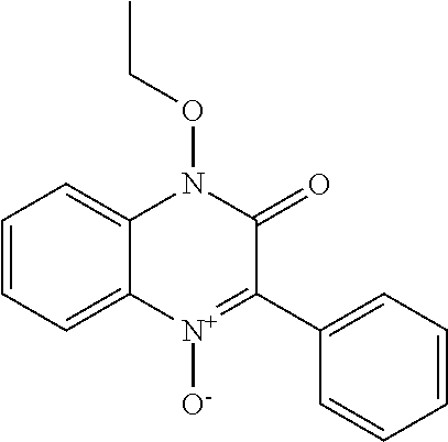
C1=CC=C2C(=C1)N(OCC)C(=O)C(C1=CC=CC=C1)=[N+]2[O-]
